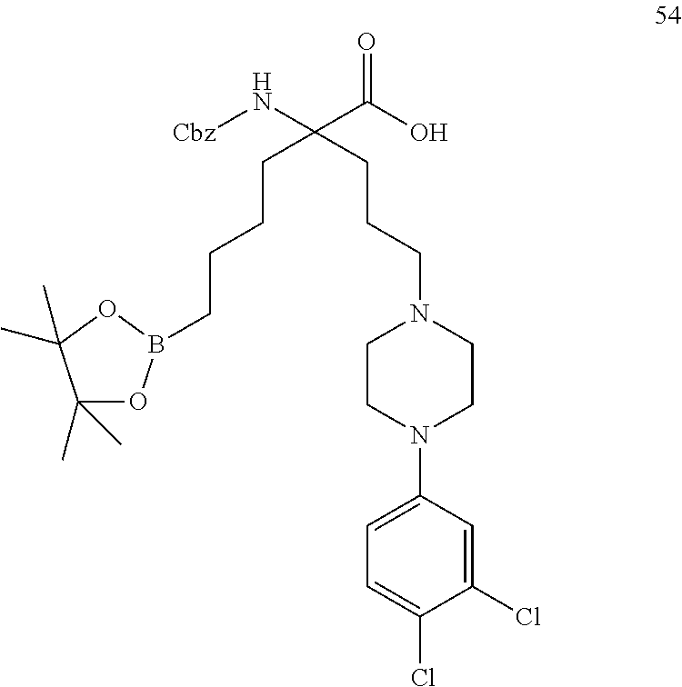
C(CCCC(CCCN1CCN(C2=CC=C(Cl)C(Cl)=C2)CC1)(N[Cbz])C(O)=O)B1OC(C)(C)C(C)(C)O1
